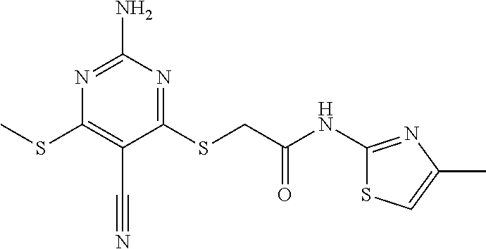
N1=C(N)N=C(SCC(NC2=NC(C)=CS2)=O)C(C#N)=C1SC
